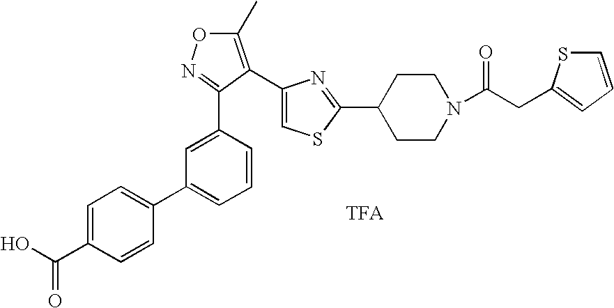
C1=C(C2=NOC(C)=C2C2=CSC(C3CCN(C(CC4=CC=CS4)=O)CC3)=N2)C=CC=C1C1=CC=C(C(O)=O)C=C1
